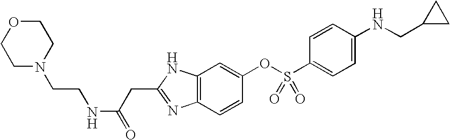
C1(CC(=O)NCCN2CCOCC2)=NC2=C(N1)C=C(OS(C1=CC=C(NCC3CC3)C=C1)(=O)=O)C=C2
